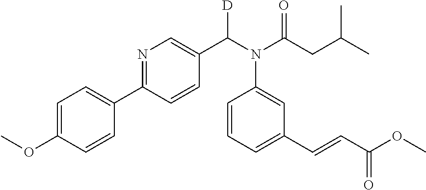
C1=CC(OC)=CC=C1C1=NC=C(C(N(C(CC(C)C)=O)C2=CC(C=CC(OC)=O)=CC=C2)[D])C=C1
